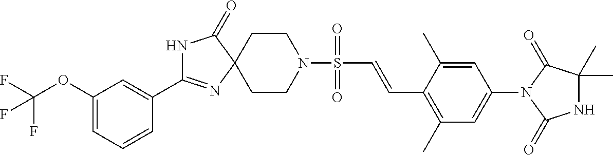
N1C(C2=CC(OC(F)(F)F)=CC=C2)=NC2(C1=O)CCN(S(=O)(=O)C=CC1=C(C)C=C(N3C(=O)C(C)(C)NC3=O)C=C1C)CC2
